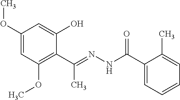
C1(OC)=CC(OC)=C(C(=NNC(C2=CC=CC=C2C)=O)C)C(O)=C1
